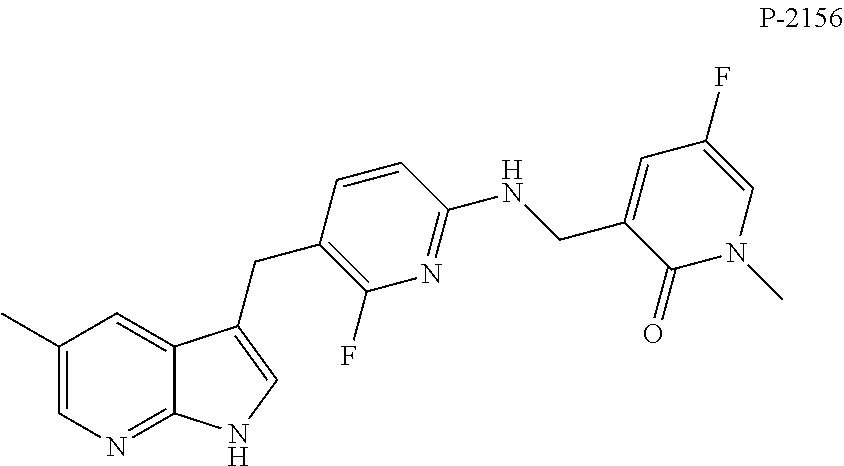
C1(C)=CN=C2C(=C1)C(CC1=C(F)N=C(NCC3=CC(F)=CN(C)C3=O)C=C1)=CN2
